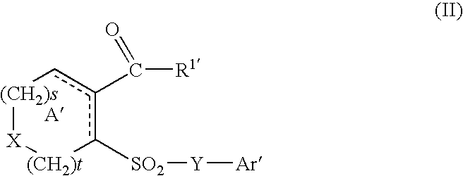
[(CH2)s]1[X][(CH2)t]c([SO2][Y][Ar])c(C(=O)[R1])c1
